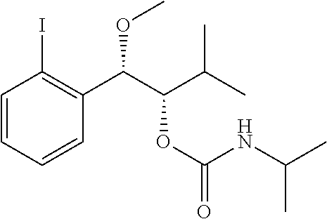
C1=CC=CC(C(C(C(C)C)OC(=O)NC(C)C)OC)=C1I
